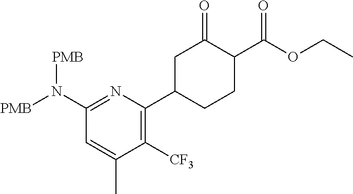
C1(N([PMB])[PMB])=NC(C2CCC(C(OCC)=O)C(=O)C2)=C([CF3])C(C)=C1
